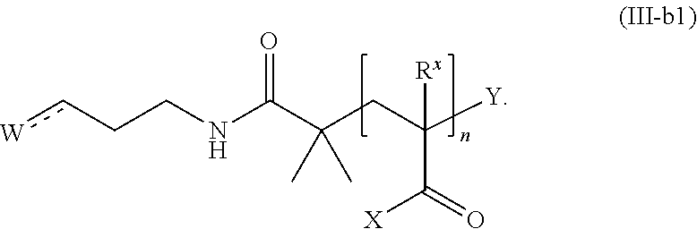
[W]cCCNC(C(CC([Y])([Rx])C(=O)[X])(C)C)=O
